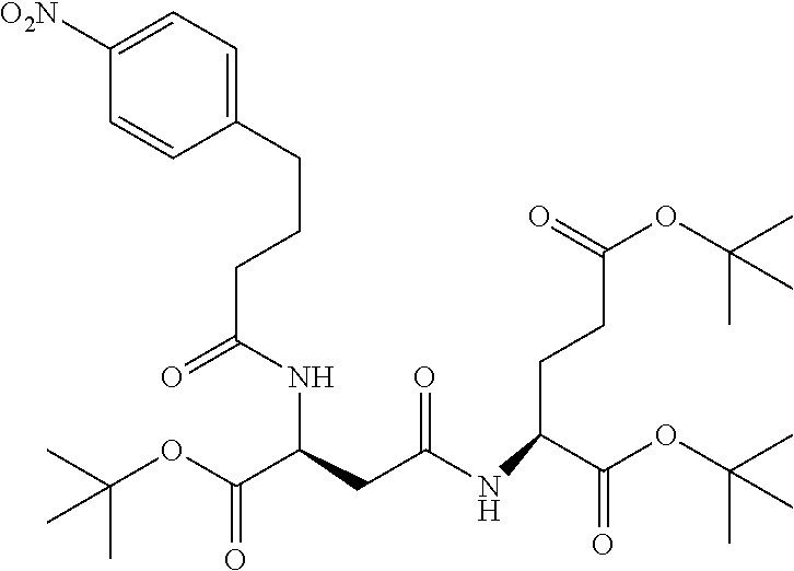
C1=CC(CCCC(=O)NC(CC(NC(CCC(OC(C)(C)C)=O)C(OC(C)(C)C)=O)=O)C(OC(C)(C)C)=O)=CC=C1[O2N]
